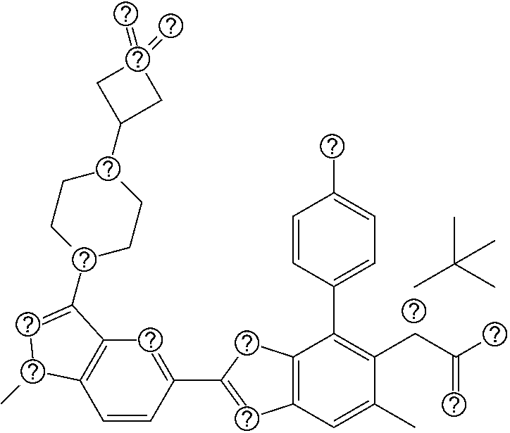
C1=CC(C2=CC3=C(C2)C(C2=CC=C(C)C=C2)=C(CC(C)=C)C(C)=C3)=CC2=C1C(C)C=C2C1CCC(C2CC(=C)(=C)C2)CC1.CC(C)(C)C
